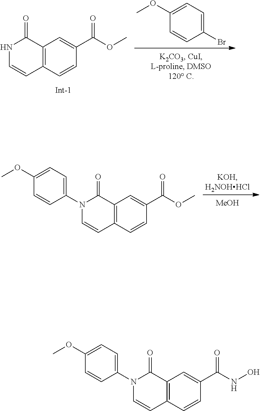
N1C=CC2=C(C1=O)C=C(C(OC)=O)C=C2.COC1=CC=C(Br)C=C1.[MeOH].C1=CC2=C(C(=O)N1C1=CC=C(OC)C=C1)C=C(C(OC)=O)C=C2.C1=CC2=C(C(=O)N1C1=CC=C(OC)C=C1)C=C(C(NO)=O)C=C2
